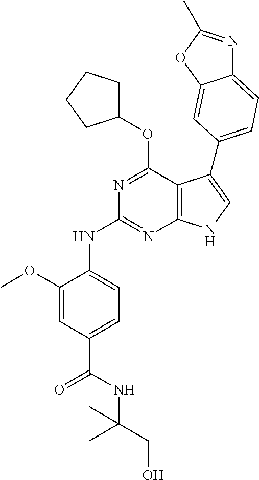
C1(OC)=CC(C(NC(C)(CO)C)=O)=CC=C1NC1=NC2=C(C(OC3CCCC3)=N1)C(C1=CC=C3N=C(C)OC3=C1)=CN2
